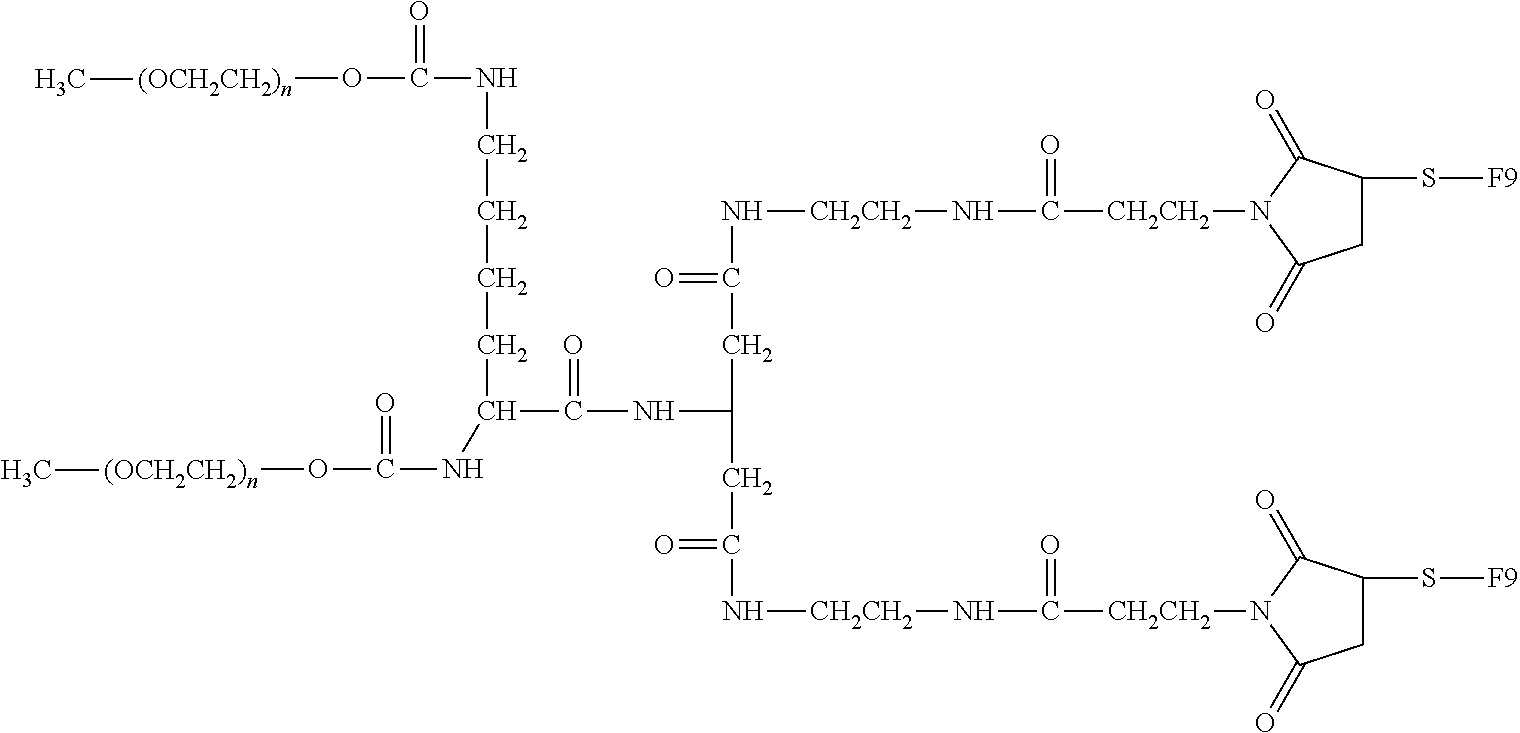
C(=O)(C(NC(O[(OCH2CH2)n]C)=O)CCCCNC(O[(OCH2CH2)n]C)=O)NC(CC(N[CH2CH2]NC([CH2CH2]N1C(=O)C(S[F9])CC1=O)=O)=O)CC(=O)N[CH2CH2]NC([CH2CH2]N1C(=O)C(S[F9])CC1=O)=O
